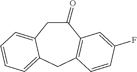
C1C(=O)C2=C(CC3=CC=CC=C13)C=CC(F)=C2
